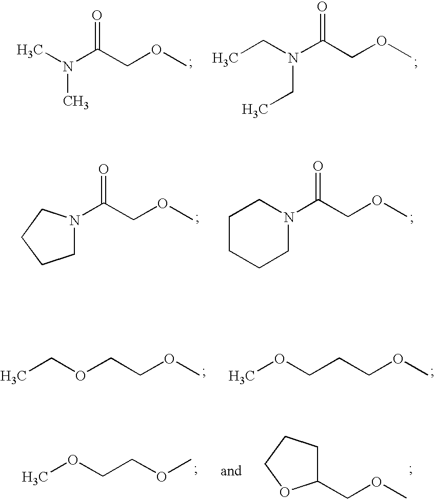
CN(C(COC)=O)C.C(N(C(COC)=O)CC)C.C1N(C(COC)=O)CCC1.C(COC)(=O)N1CCCCC1.CCOCCOC.COCCCOC.COCCOC.C1(COC)CCCO1
